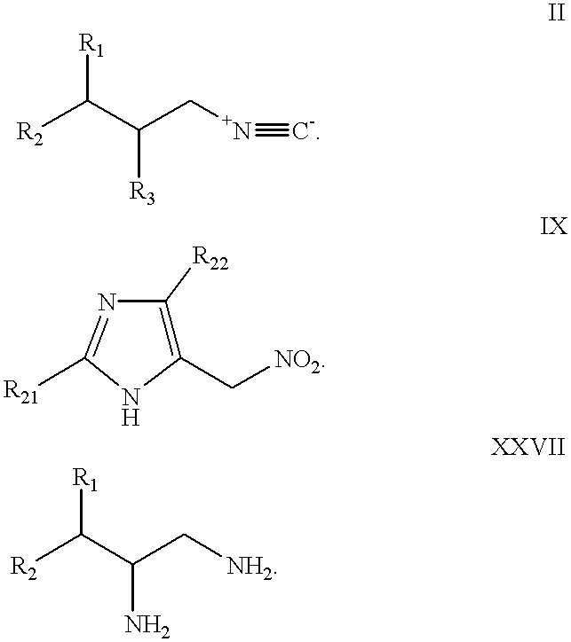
[R2]C(C(C[N+]#[C-])[R3])[R1].C1([R22])=C(C[NO2])NC([R21])=N1.[R2]C(C(C[NH2])N)[R1]
